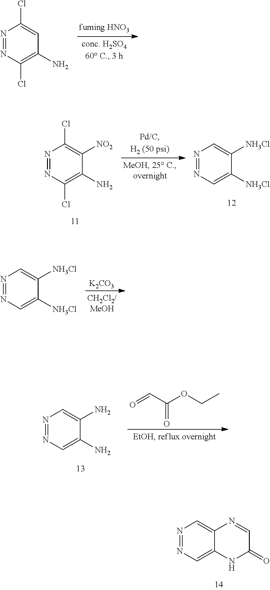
N1=NC=C2C(=C1)N=CC(=O)N2.N1=NC(Cl)=C(N)C=C1Cl.N1=NC(Cl)=C(N)C([NO2])=C1Cl.N1=NC=C([NH3Cl])C([NH3Cl])=C1.N1=NC=C([NH3Cl])C([NH3Cl])=C1.[K2CO3].N1=NC=C(N)C(N)=C1.O=CC(OCC)=O
